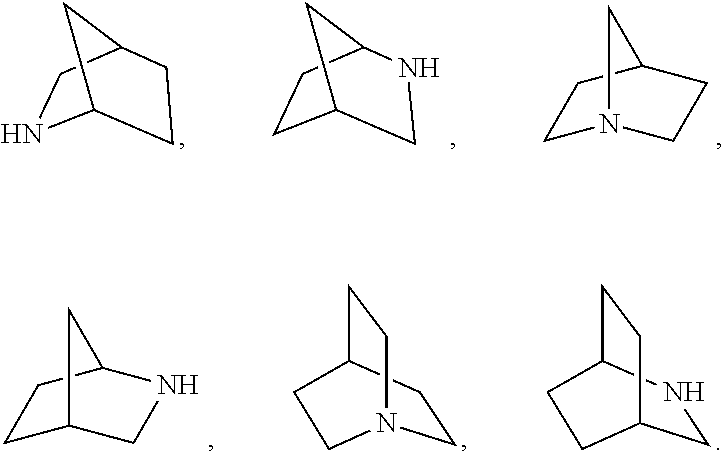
C1N2CCC(C1)C2.C12CCC(C1)NC2.C12NCC(C1)CC2.C1C2CNC(C1)C2.C1CC2CCN1CC2.C1NC2CCC1CC2
